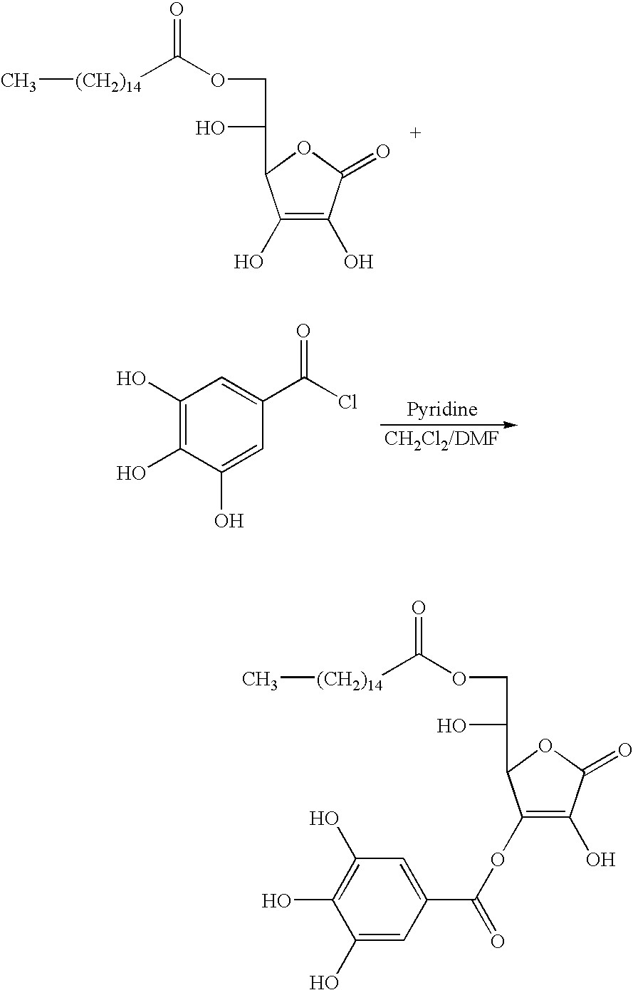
C1(O)=C(O)C(=O)OC1C(COC(=O)[(CH2)14]C)O.[CH2Cl2/DMF].C1(O)=C(O)C(O)=CC(C(=O)Cl)=C1.C1(OC(=O)C2=CC(O)=C(O)C(O)=C2)=C(O)C(=O)OC1C(O)COC(=O)[(CH2)14]C
